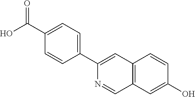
C1=CC(C2=CC3=C(C=N2)C=C(O)C=C3)=CC=C1C(O)=O
